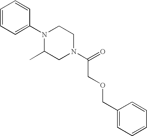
C1=CC=C(N2C(C)CN(C(=O)COCC3=CC=CC=C3)CC2)C=C1
